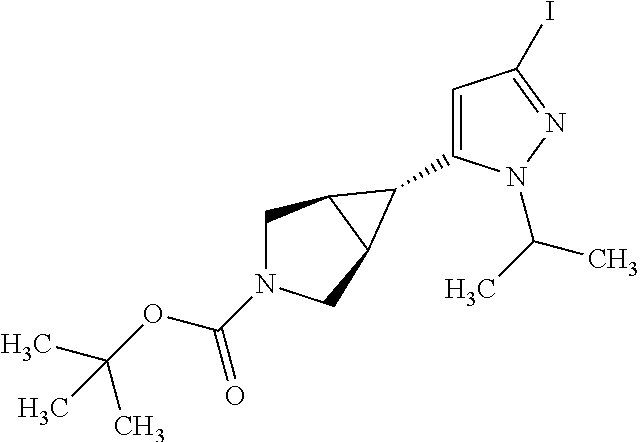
C1C2C(CN1C(OC(C)(C)C)=O)C2C1=CC(I)=NN1C(C)C
